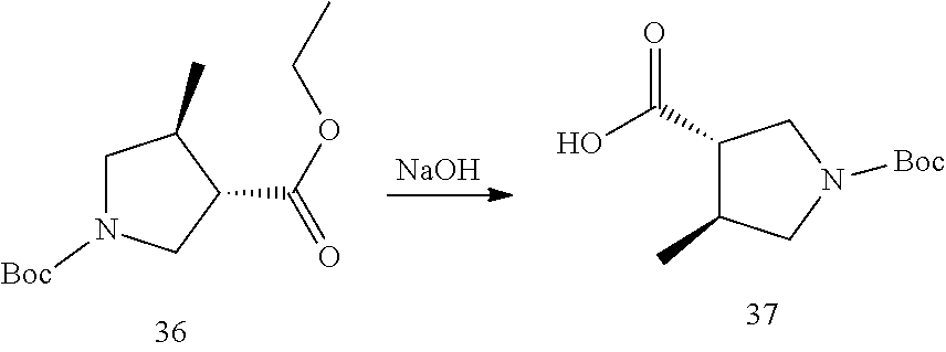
[NaOH].C1(C(O)=O)C(C)CN([Boc])C1.C1N([Boc])CC(C(OCC)=O)C1C
